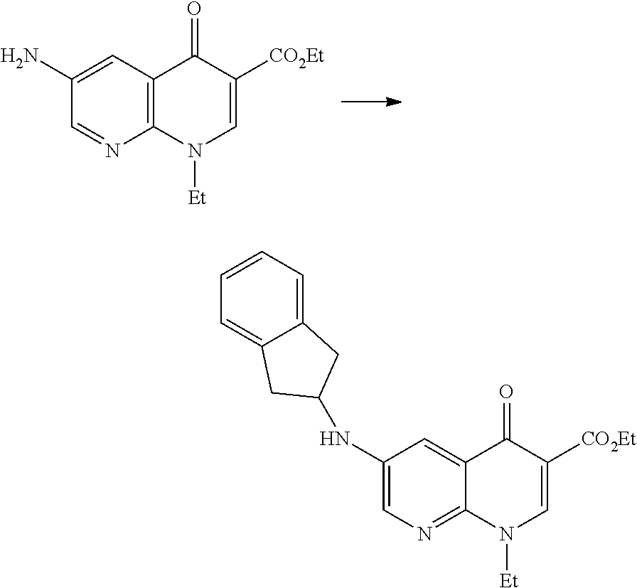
C1(N)=CC2=C(N=C1)N([Et])C=C([CO2Et])C2=O.C1(NC2CC3=CC=CC=C3C2)=CN=C2C(=C1)C(=O)C([CO2Et])=CN2[Et]
